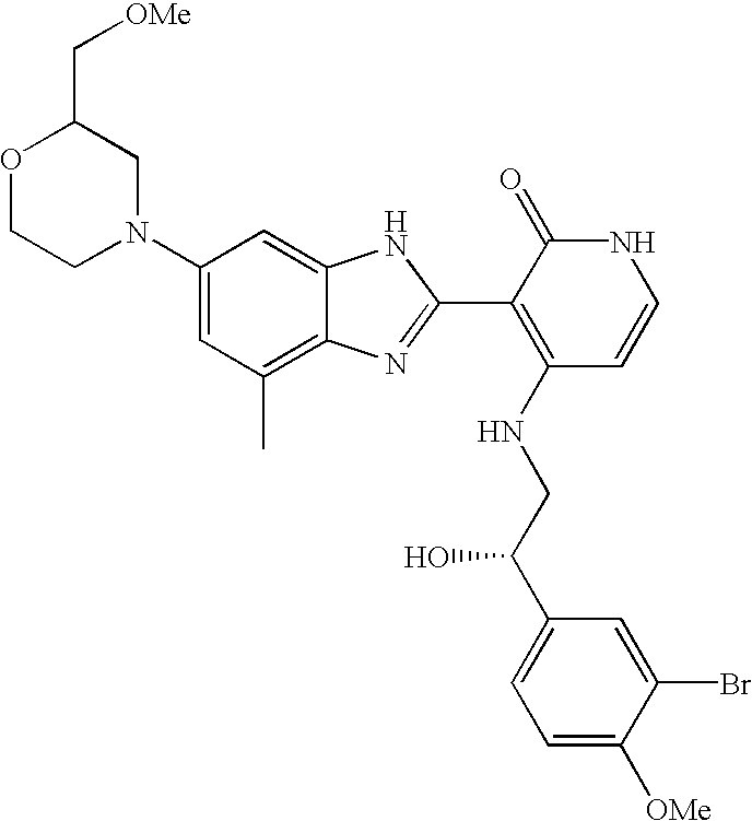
C1(N2CC(C[OMe])OCC2)=CC(C)=C2C(=C1)NC(C1=C(NCC(C3=CC=C([OMe])C(Br)=C3)O)C=CNC1=O)=N2
